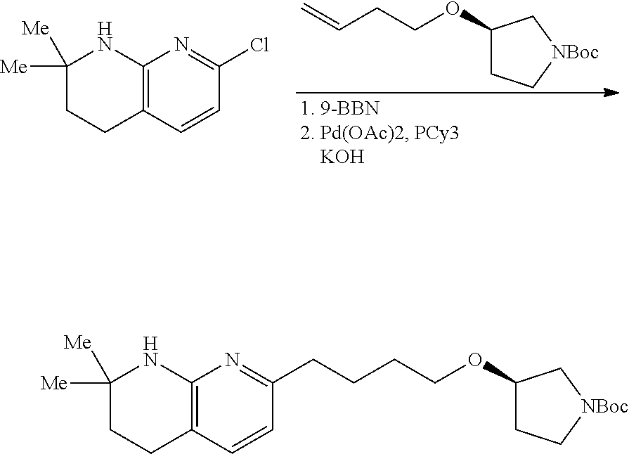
C12=C(C=CC(Cl)=N1)CCC([Me])([Me])N2.C1(OCCC=C)CC[NBoc]C1.C12=C(C=CC(CCCCOC3CC[NBoc]C3)=N1)CCC([Me])([Me])N2
